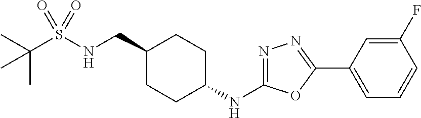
C1(CNS(C(C)(C)C)(=O)=O)CCC(NC2=NN=C(C3=CC=CC(F)=C3)O2)CC1
